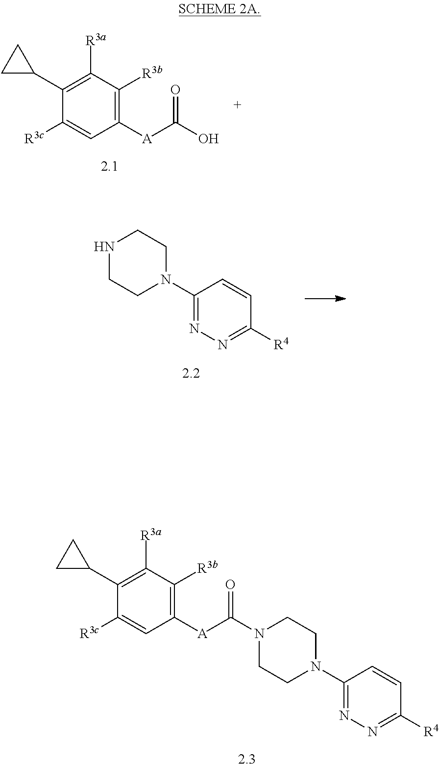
OC([A]C1=C([R3b])C([R3a])=C(C2CC2)C([R3c])=C1)=O.C1CNCCN1C1=NN=C([R4])C=C1.C1CN(C([A]C2=C([R3b])C([R3a])=C(C3CC3)C([R3c])=C2)=O)CCN1C1=NN=C([R4])C=C1
